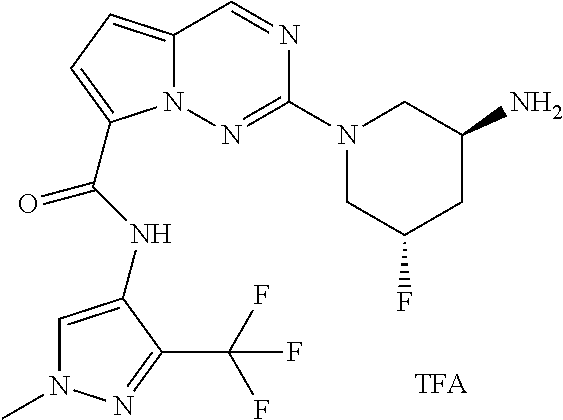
N1=CC2=CC=C(C(NC3=CN(C)N=C3C(F)(F)F)=O)N2N=C1N1CC(F)CC(N)C1
